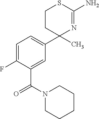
FC1=CC=C(C2(C)N=C(N)SCC2)C=C1C(=O)N1CCCCC1
